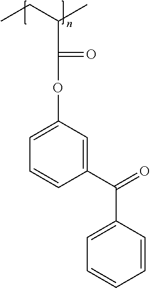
C1(C(=O)C2=CC=CC=C2)=CC(OC(C(CC)C)=O)=CC=C1
